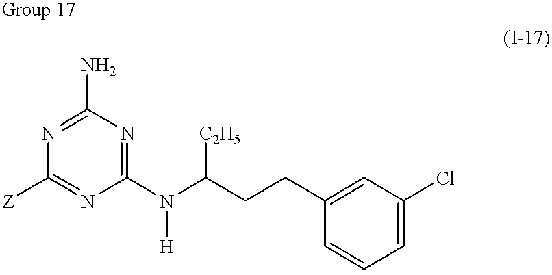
C1(N)=NC([Z])=NC(N(C(CCC2=CC(Cl)=CC=C2)[C2H5])[H])=N1
